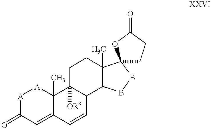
[A]1[A]C2(C)C3([ORx])C(C4C(C)(CC3)C3(BB4)CCC(=O)O3)C=CC2=CC1=O
